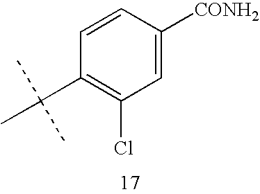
C1=CC([CONH2])=CC(Cl)=C1C(C)(C)C
